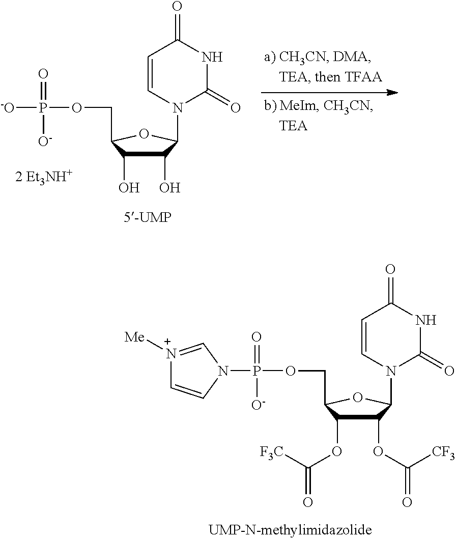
C1=CN(C2C(O)C(O)C(COP([-O])(=O)[O-])O2)C(=O)NC1=O.C1=CN(C2C(OC(=O)[CF3])C(OC(=O)[F3C])C(COP(N3C=[N+]([Me])C=C3)(=O)[O-])O2)C(=O)NC1=O
